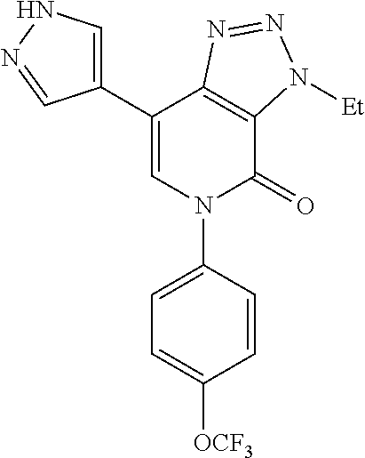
C1(C2=CNN=C2)=CN(C2=CC=C([OCF3])C=C2)C(=O)C2=C1N=NN2[Et]
